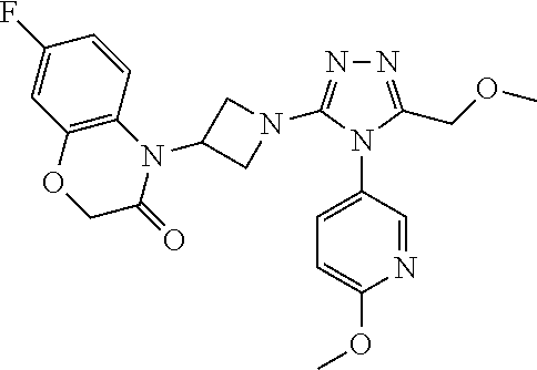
N1=C(COC)N(C2=CC=C(OC)N=C2)C(N2CC(N3C4=C(OCC3=O)C=C(F)C=C4)C2)=N1
